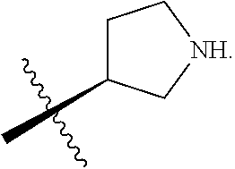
C1C[NH]CC1C
